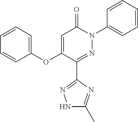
C1=CC=C(OC2=CC(=O)N(C3=CC=CC=C3)N=C2C2=NNC(C)=N2)C=C1
